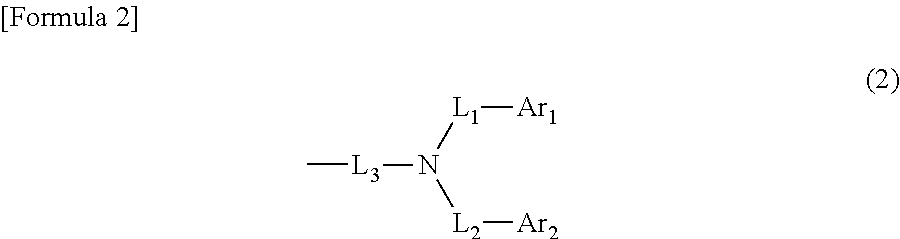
C[L3]N([L1][Ar1])[L2][Ar2]
